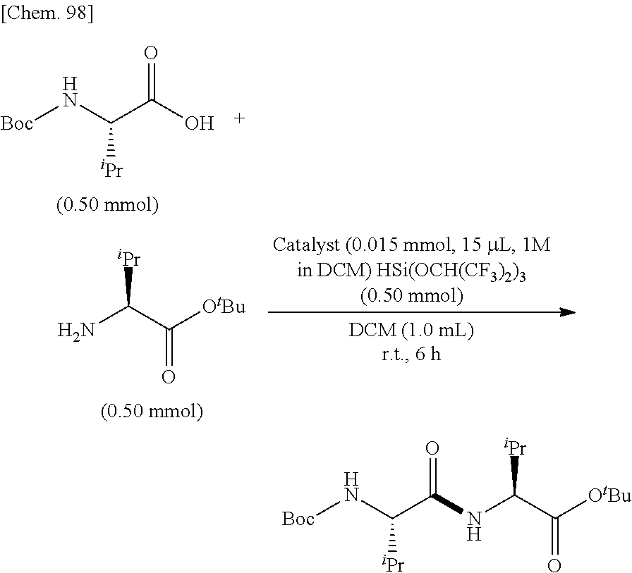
N(C(C([OtBu])=O)[iPr])C(C(N[Boc])[iPr])=O.[Boc]NC(C(O)=O)[iPr].NC(C([OtBu])=O)[iPr]
